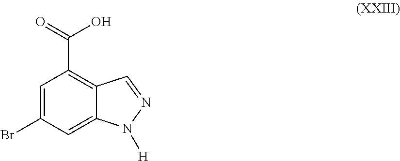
C1=C(Br)C=C2C(=C1C(=O)O)C=NN2[H]
